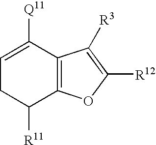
C1=C([Q11])C2=C(C([R11])C1)OC([R12])=C2[R3]
